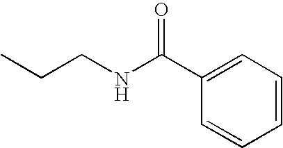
C1=C(C(NCCC)=O)C=CC=C1
